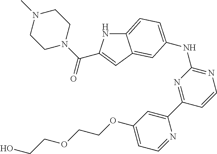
C12=CC=C(NC3=NC=CC(C4=CC(OCCOCCO)=CC=N4)=N3)C=C1C=C(C(N1CCN(C)CC1)=O)N2
